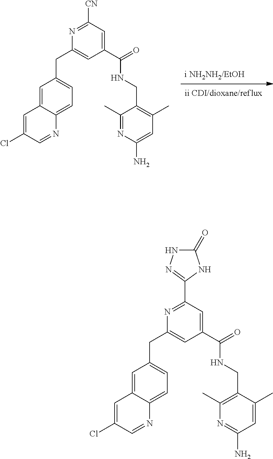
C1(Cl)=CC2=CC(CC3=CC(C(=O)NCC4=C(C)C=C(N)N=C4C)=CC([CN])=N3)=CC=C2N=C1.C1(Cl)=CC2=CC(CC3=CC(C(=O)NCC4=C(C)N=C(N)C=C4C)=CC(C4=NNC(=O)N4)=N3)=CC=C2N=C1
